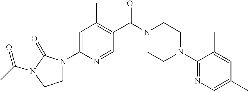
C1N(C2=CC(C)=C(C(N3CCN(C4=NC=C(C)C=C4C)CC3)=O)C=N2)C(=O)N(C(C)=O)C1
